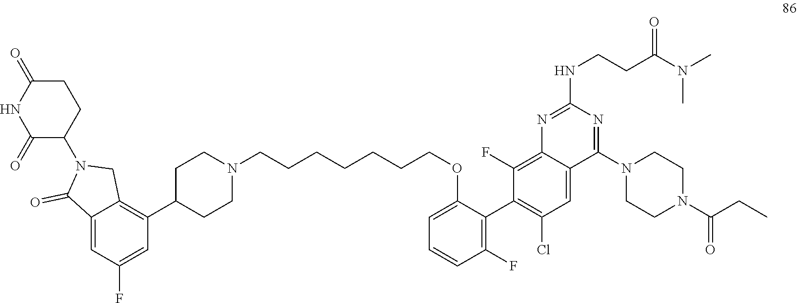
C1=C2C(=O)N(C3C(=O)NC(=O)CC3)CC2=C(C2CCN(CCCCCCCOC3=CC=CC(F)=C3C3=C(Cl)C=C4C(=C3F)N=C(NCCC(=O)N(C)C)N=C4N3CCN(C(=O)CC)CC3)CC2)C=C1F
